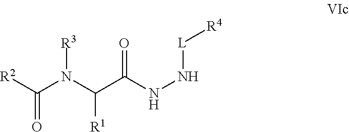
[R2]C(N(C(C(NN[L][R4])=O)[R1])[R3])=O
